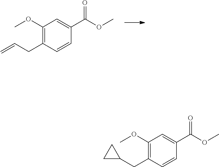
C1(OC)=C(CC=C)C=CC(C(OC)=O)=C1.C1(OC)=C(CC2CC2)C=CC(C(OC)=O)=C1
